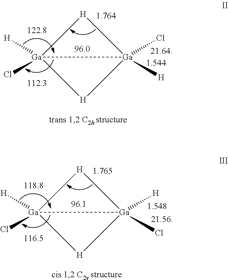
[H]1[Ga]2([H])(Cl)[H][Ga]12(Cl)[H].[H]1[Ga]2([H])(Cl)[H][Ga]12([H])Cl
